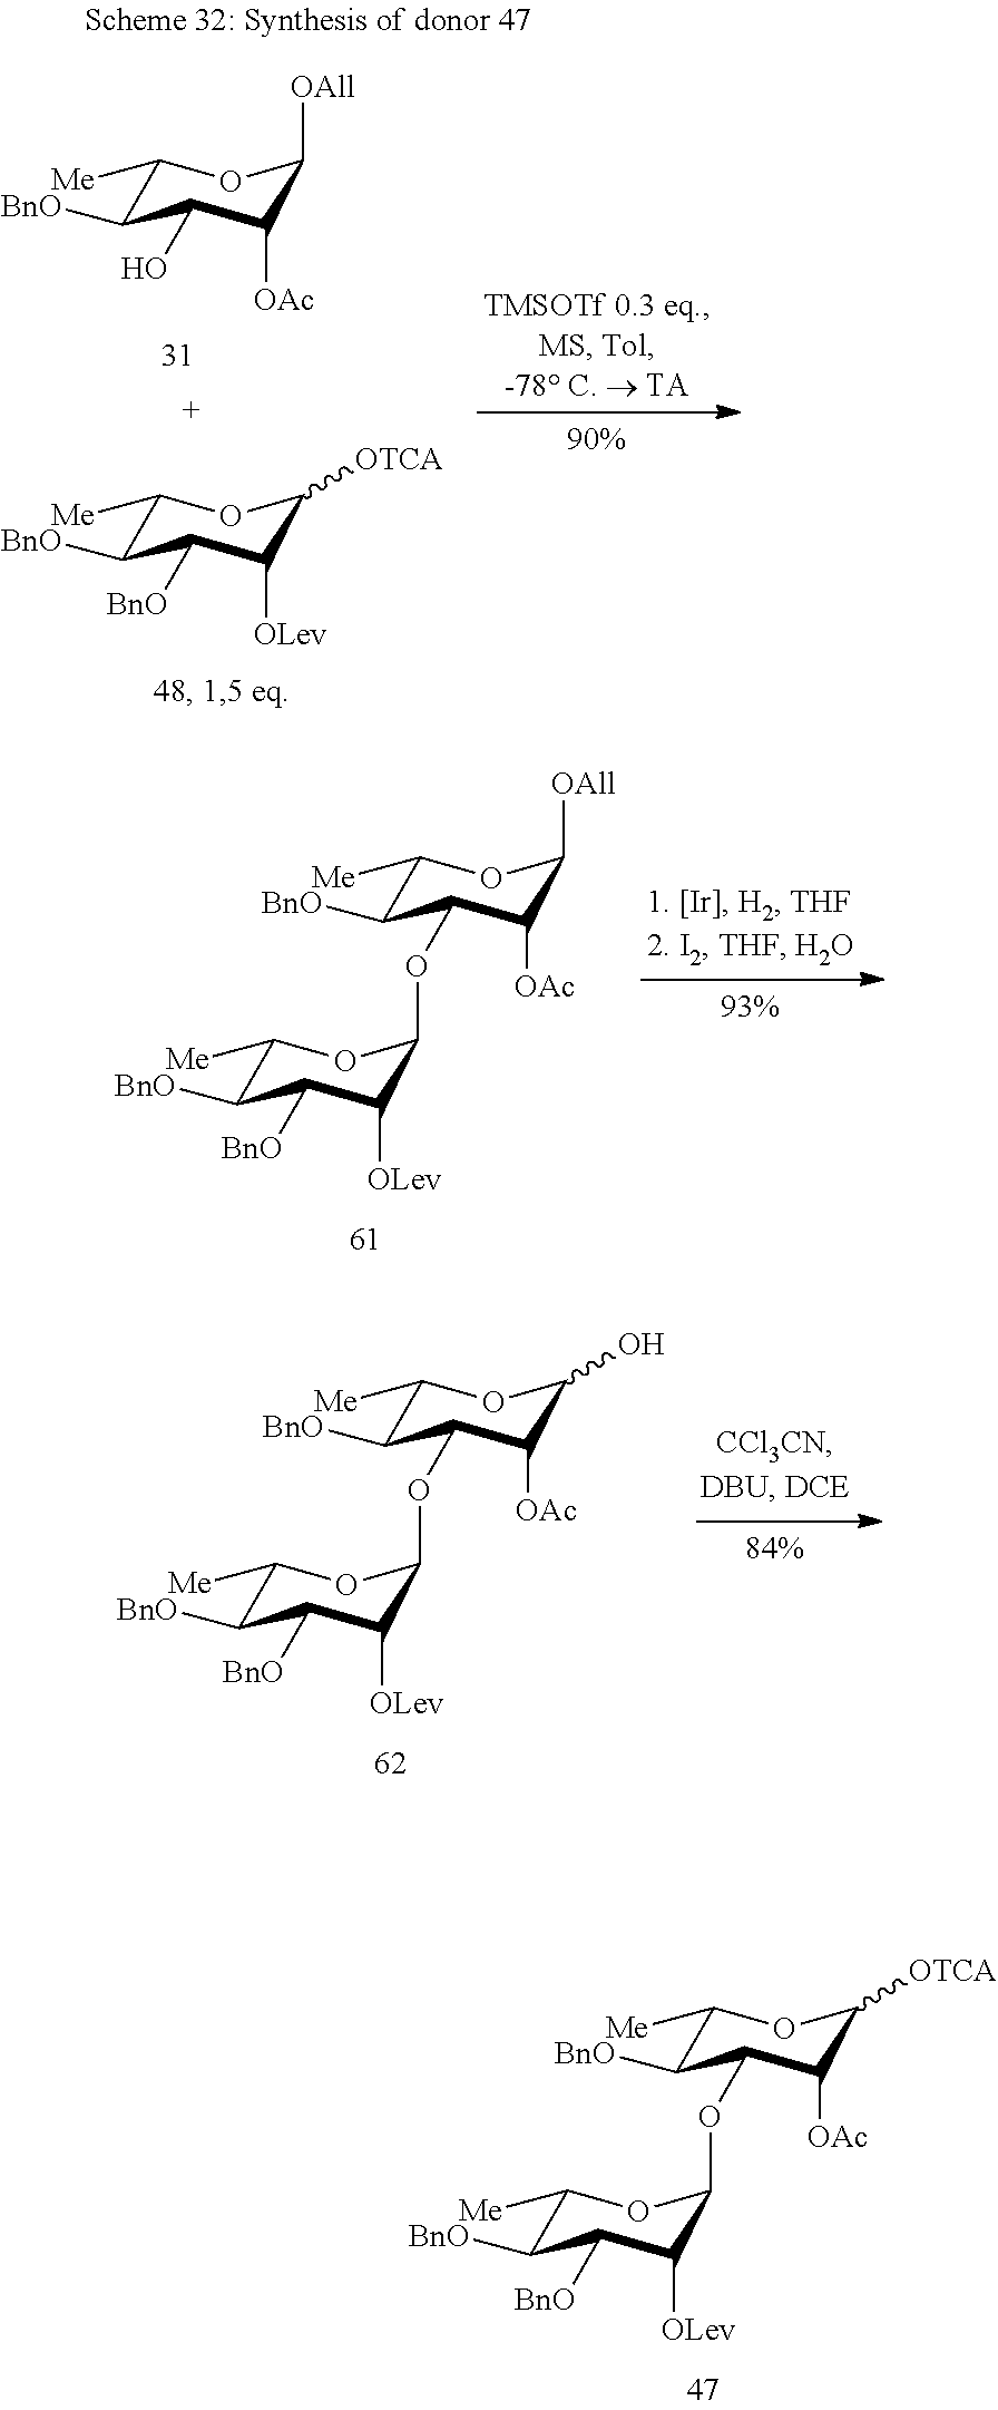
C1([Me])C([BnO])C(OC2C([OLev])C([BnO])C([BnO])C([Me])O2)C([OAc])C([OAll])O1.C1([Me])C([BnO])C(OC2C([OLev])C([BnO])C([BnO])C([Me])O2)C([OAc])C(O)O1.C1([Me])C([BnO])C(O)C([OAc])C([OAll])O1.C1([Me])C([BnO])C([BnO])C([OLev])C([OTCA])O1.C1([Me])C([BnO])C(OC2C([OLev])C([BnO])C([BnO])C([Me])O2)C([OAc])C([OTCA])O1
